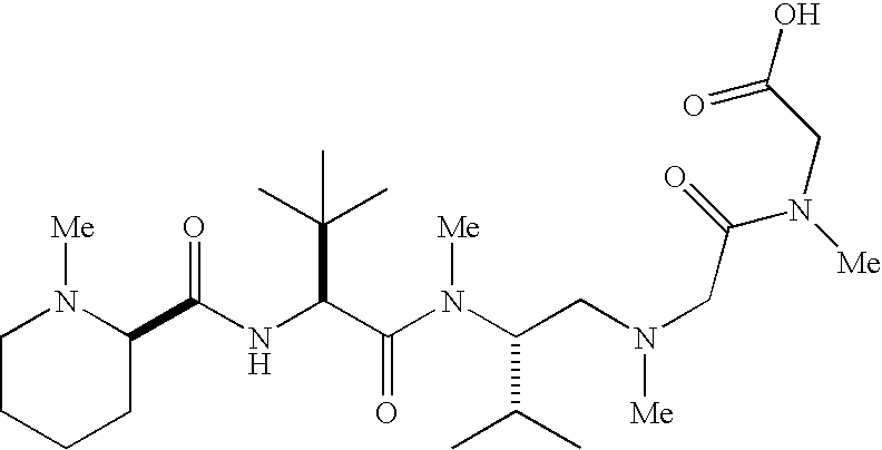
N(C(C(N(C(C(C)C)CN([Me])CC(N([Me])CC(O)=O)=O)[Me])=O)C(C)(C)C)C(=O)C1N([Me])CCCC1
